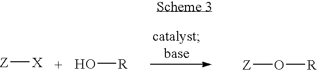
O[R].O([R])[Z].[Z][X]
